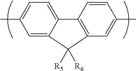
C1=C2C(=CC=C1C)C1=C(C=C(C)C=C1)C2([R5])[R6]
